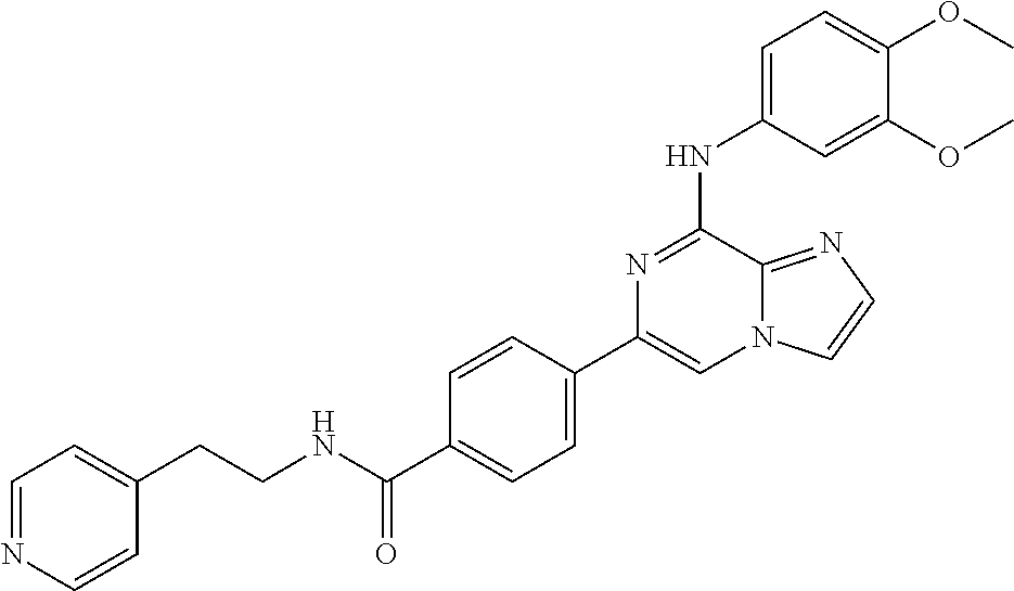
C1=C(NC2=NC(C3=CC=C(C(=O)NCCC4=CC=NC=C4)C=C3)=CN3C2=NC=C3)C=C(OC)C(OC)=C1
